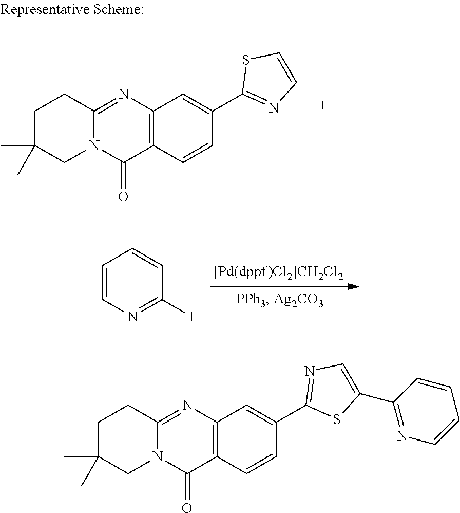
C1=CN=C(I)C=C1.C12=C(C=CC(C3=NC=CS3)=C1)C(=O)N1C(=N2)CCC(C)(C)C1.C12=C(C=CC(C3=NC=C(C4=NC=CC=C4)S3)=C1)C(=O)N1C(=N2)CCC(C)(C)C1
